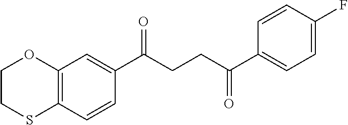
C12=C(C=CC(C(CCC(C3=CC=C(F)C=C3)=O)=O)=C1)SCCO2
